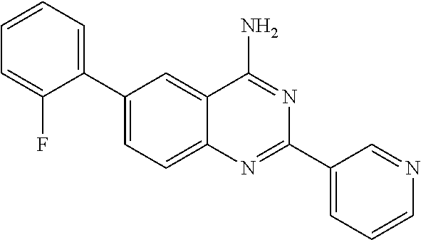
C1(C2=CC=CC=C2F)=CC=C2C(=C1)C(N)=NC(C1=CC=CN=C1)=N2
